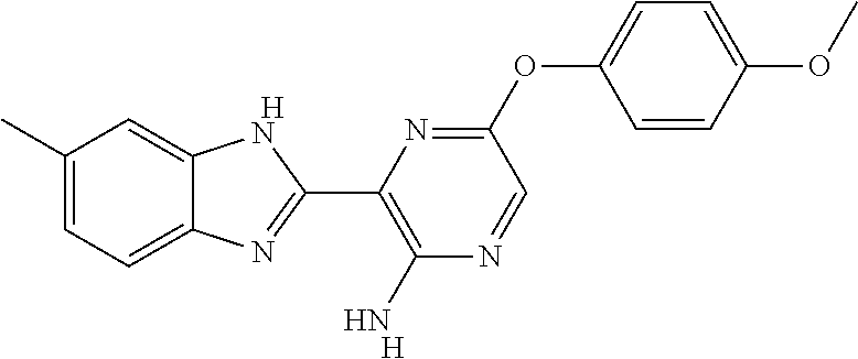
[H].C1(C)=CC=C2C(=C1)NC(C1=C(N)N=CC(OC3=CC=C(OC)C=C3)=N1)=N2.[H]
